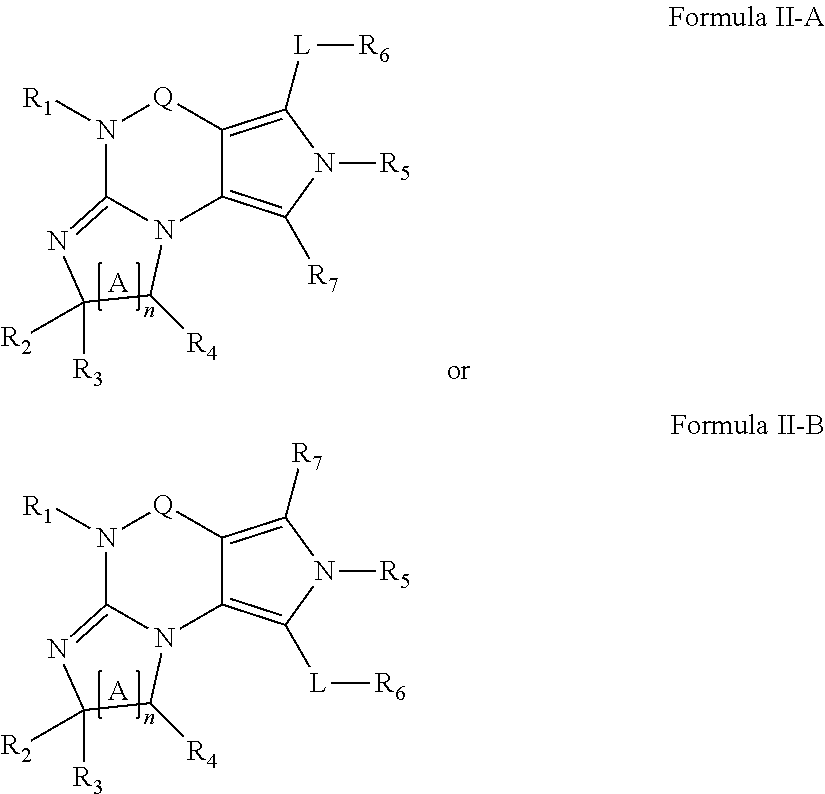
C12=C([R7])N([R5])C([L][R6])=C1N1C(=NC([R3])([R2])C1[R4])N([R1])[Q]2.[A].C12=C([L][R6])N([R5])C([R7])=C1N1C(=NC([R3])([R2])C1[R4])N([R1])[Q]2.[A]
